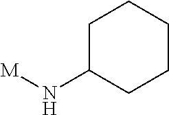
[M]NC1CCCCC1
